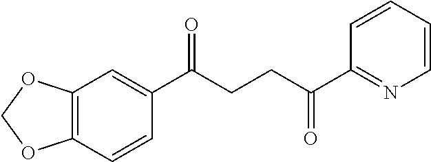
C12=C(C=CC(C(CCC(C3=NC=CC=C3)=O)=O)=C1)OCO2
